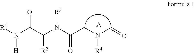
N(C(C(N(C(CN(C=O)[R4])=O)[R3])[R2])=O)([R1])[H].[A]
